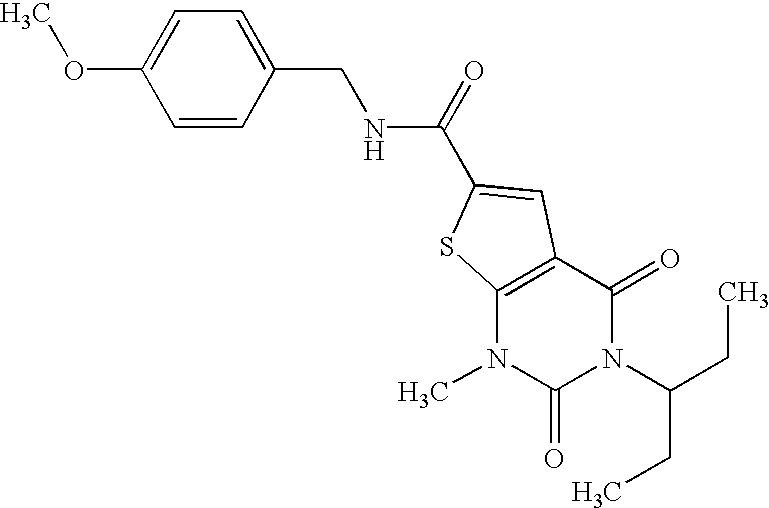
C1=CC(CNC(=O)C2=CC3=C(N(C)C(=O)N(C(CC)CC)C3=O)S2)=CC=C1OC
